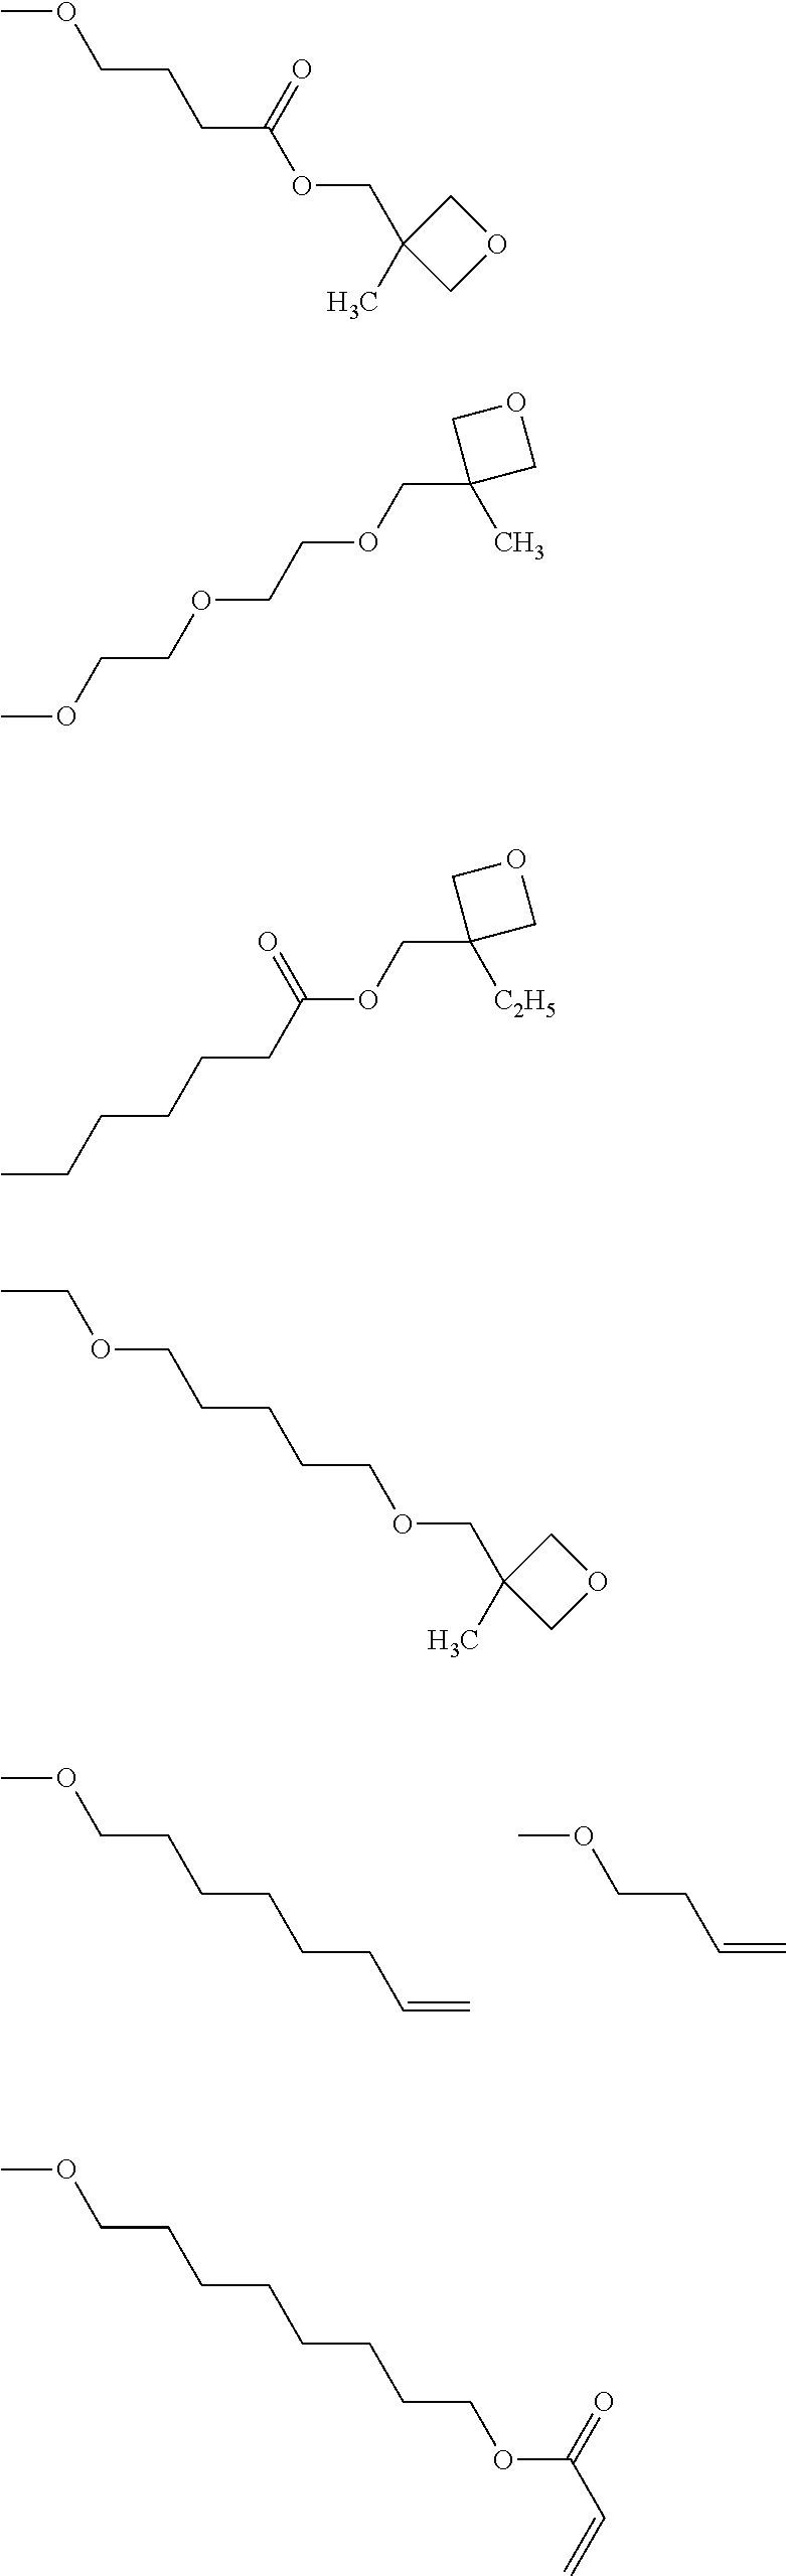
C(CCCCCC=C)OC.COCCC=C.COCCCC(OCC1(C)COC1)=O.CC1(COCCOCCOC)COC1.[C2H5]C1(COC(CCCCCC)=O)COC1.O(CCCCCOCC1(C)COC1)CC.C(CCCCCCCOC(C=C)=O)OC
